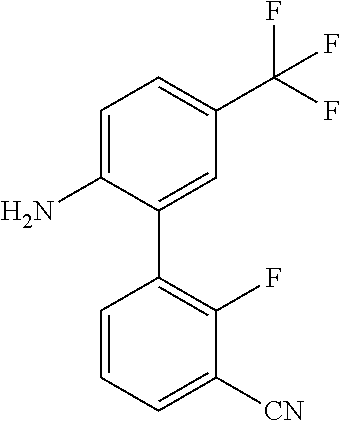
C1=C(N)C(C2=C(F)C([CN])=CC=C2)=CC(C(F)(F)F)=C1
